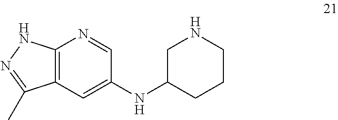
C12=C(C=C(NC3CNCCC3)C=N1)C(C)=NN2
